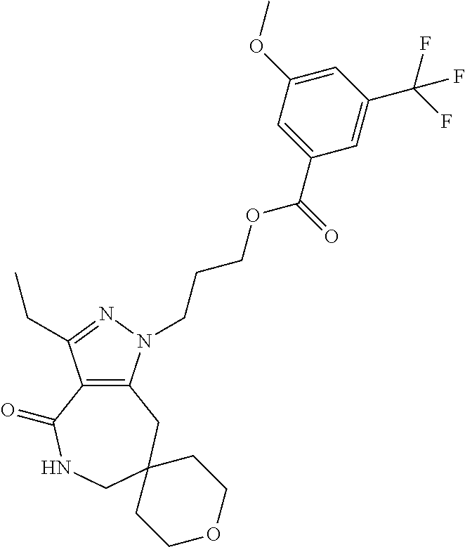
C12=C(N(CCCOC(C3=CC(OC)=CC(C(F)(F)F)=C3)=O)N=C1CC)CC1(CNC2=O)CCOCC1
